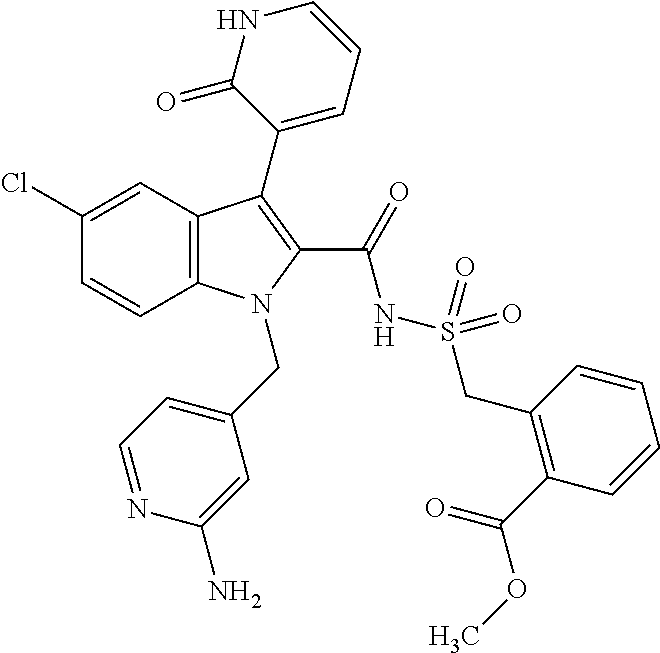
C1(Cl)=CC2=C(C=C1)N(CC1=CC=NC(N)=C1)C(C(=O)NS(=O)(=O)CC1=C(C(OC)=O)C=CC=C1)=C2C1=CC=CNC1=O
